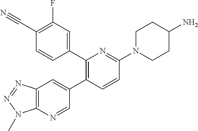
C1(C2=C(C3=CC(F)=C(C#N)C=C3)N=C(N3CCC(N)CC3)C=C2)=CC2=C(N=C1)N(C)N=N2
